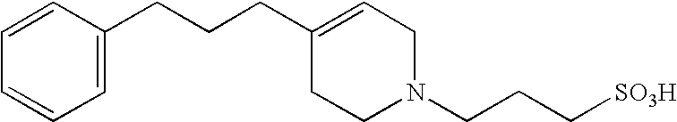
C1=CC(CCCC2=CCN(CCC[SO3H])CC2)=CC=C1
